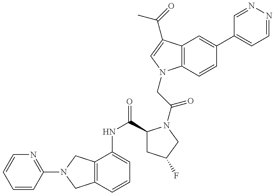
C1=CC(N2CC3=C(C2)C=CC=C3NC(=O)C2CC(F)CN2C(CN2C3=C(C(C(=O)C)=C2)C=C(C2=CC=NN=C2)C=C3)=O)=NC=C1
